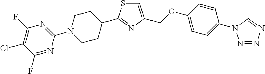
C1(F)=NC(N2CCC(C3=NC(COC4=CC=C(N5N=NN=C5)C=C4)=CS3)CC2)=NC(F)=C1Cl
